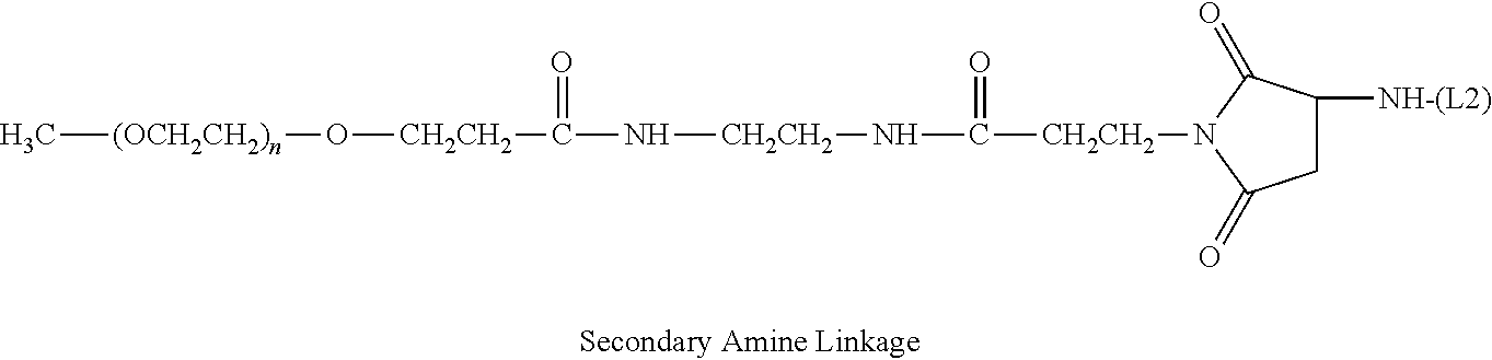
C[(OCH2CH2)n]O[CH2CH2]C(=O)N[CH2CH2]NC(=O)[CH2CH2]N1C(=O)C([NH-(L2)])CC1=O
